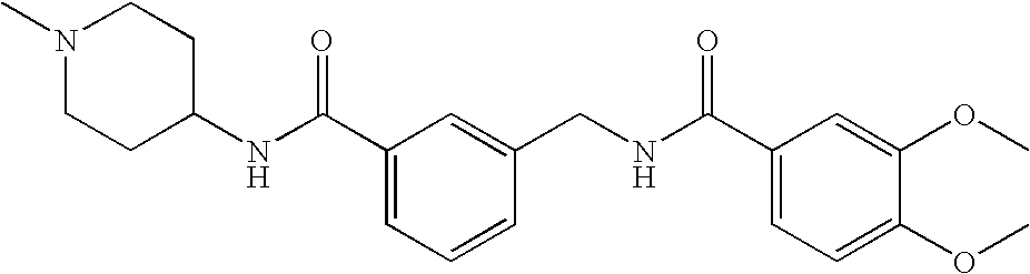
C1(NC(C2=CC=CC(CNC(C3=CC=C(OC)C(OC)=C3)=O)=C2)=O)CCN(C)CC1
